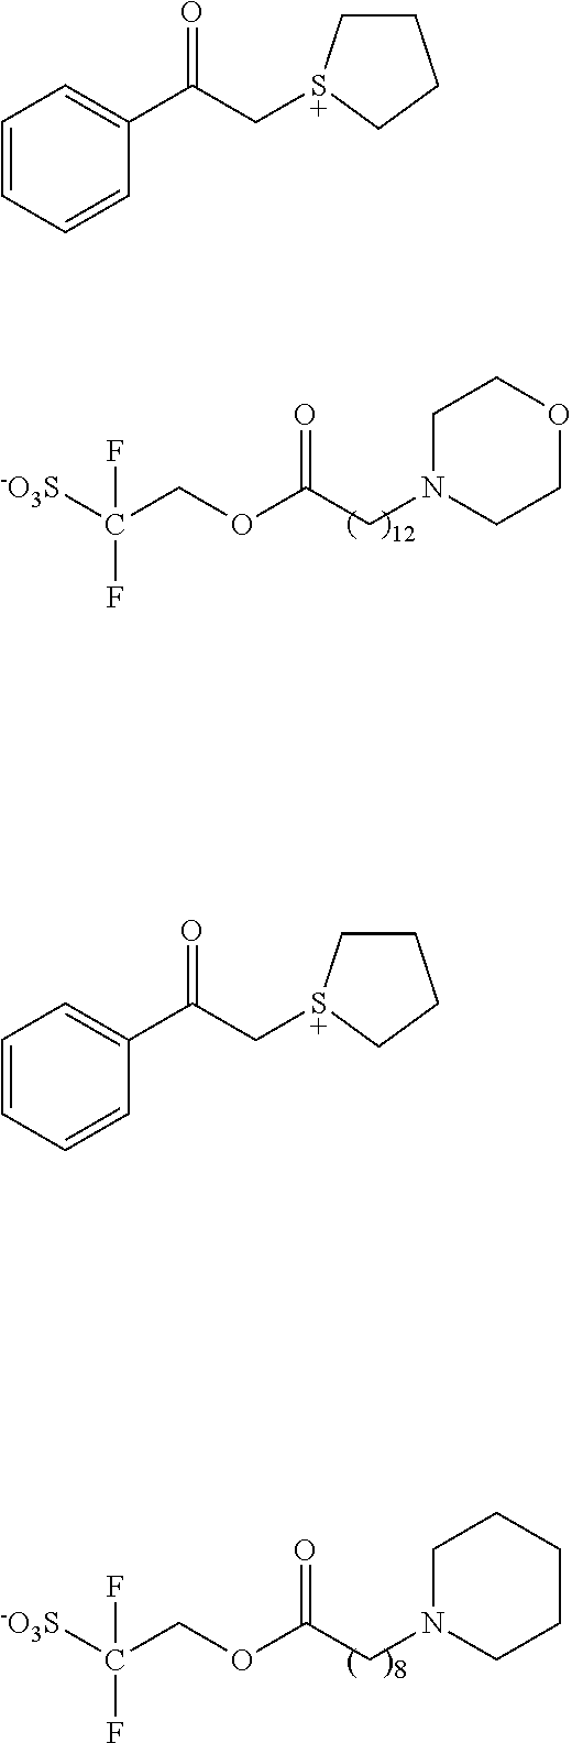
[-O3S]C(COC(CN1CCOCC1)=O)(F)F.[-O3S]C(COC(CN1CCCCC1)=O)(F)F.C1=CC=CC(C(=O)C[S+]2CCCC2)=C1.C1=CC=CC(C(=O)C[S+]2CCCC2)=C1
